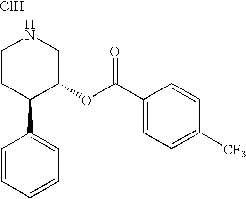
C1CC(C2=CC=CC=C2)C(OC(C2=CC=C([CF3])C=C2)=O)CN1.Cl
